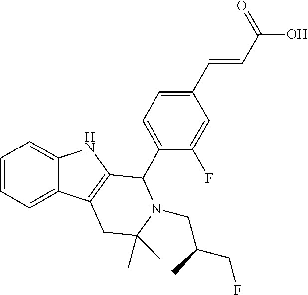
C1=CC=C2C(=C1)NC1=C2CC(C)(C)N(CC(CF)C)C1C1=CC=C(C=CC(O)=O)C=C1F
